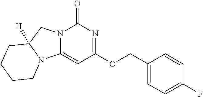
C1(COC2=NC(=O)N3C(=C2)N2C([H])(C3)CCCC2)=CC=C(F)C=C1
